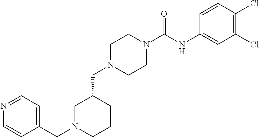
C1N(CC2=CC=NC=C2)CCCC1CN1CCN(C(NC2=CC(Cl)=C(Cl)C=C2)=O)CC1
